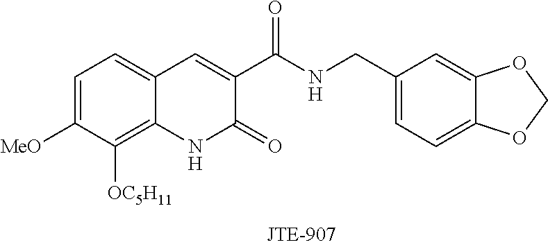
C1=C([MeO])C([OC5H11])=C2C(=C1)C=C(C(NCC1=CC=C3C(=C1)OCO3)=O)C(=O)N2
